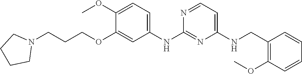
C1(NCC2=C(OC)C=CC=C2)=CC=NC(NC2=CC=C(OC)C(OCCCN3CCCC3)=C2)=N1
